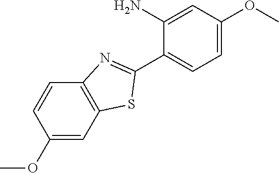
C1(C2=NC3=C(C=C(OC)C=C3)S2)=CC=C(OC)C=C1N
